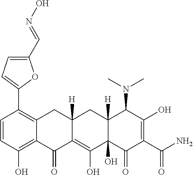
C1=CC(O)=C2C(=C1C1=CC=C(C=NO)O1)CC1([H])C(=C(O)C3(O)C([H])(C1)C(N(C)C)C(O)=C(C(N)=O)C3=O)C2=O
